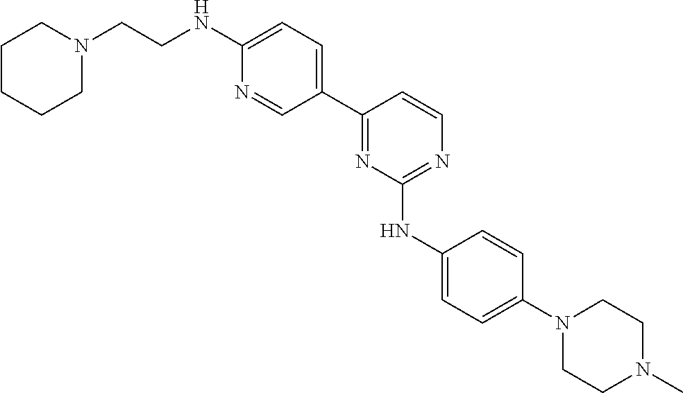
C1(C2=CC=C(NCCN3CCCCC3)N=C2)=NC(NC2=CC=C(N3CCN(C)CC3)C=C2)=NC=C1
